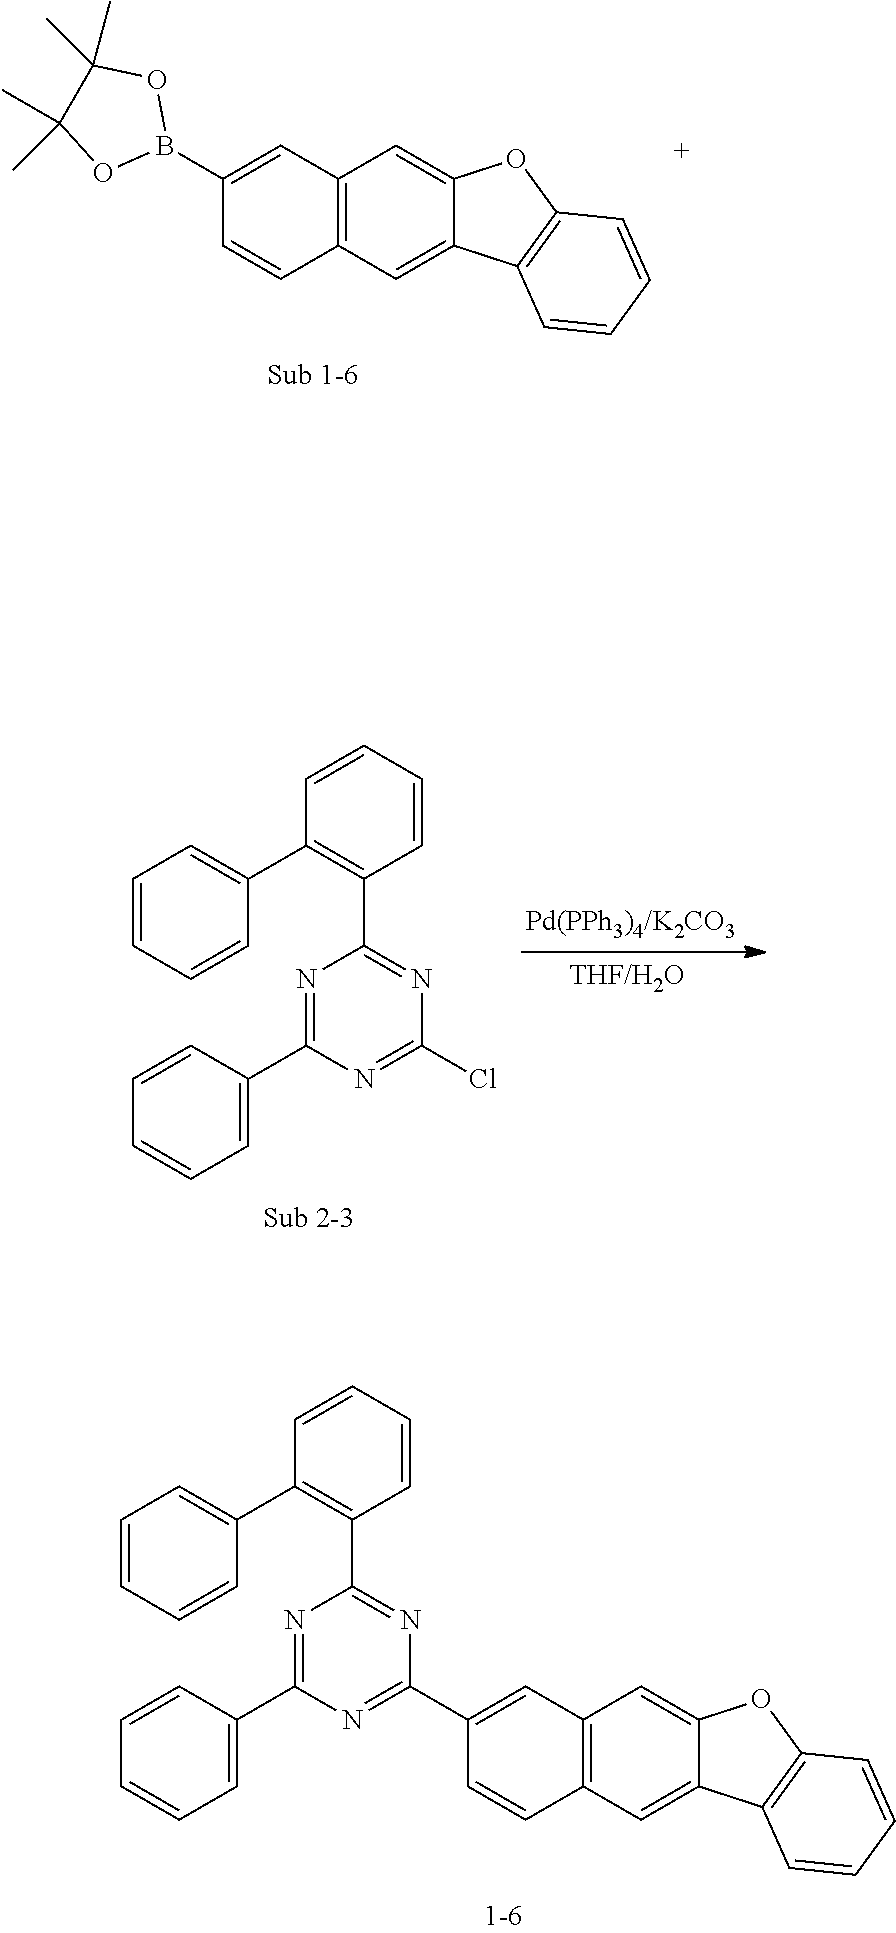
N1=C(C2=CC=CC=C2)N=C(C2=CC3=C(C=C2)C=C2C(=C3)OC3=C2C=CC=C3)N=C1C1=C(C2=CC=CC=C2)C=CC=C1.C12=C(C=C3C(=C1)OC1=C3C=CC=C1)C=CC(B1OC(C)(C)C(C)(C)O1)=C2.N1=C(C2=CC=CC=C2)N=C(Cl)N=C1C1=C(C2=CC=CC=C2)C=CC=C1
